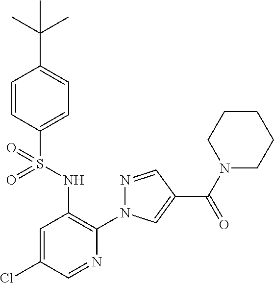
C1=CC(S(NC2=C(N3N=CC(C(N4CCCCC4)=O)=C3)N=CC(Cl)=C2)(=O)=O)=CC=C1C(C)(C)C
